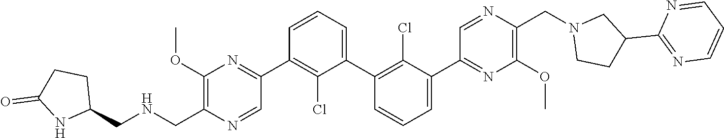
C1(OC)=C(C[HN]CC2CCC(=O)N2)N=CC(C2=C(Cl)C(C3=C(Cl)C(C4=NC(OC)=C(CN5CCC(C6=NC=CC=N6)C5)N=C4)=CC=C3)=CC=C2)=N1
